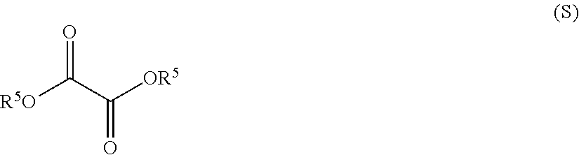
[R5O]C(C([OR5])=O)=O
